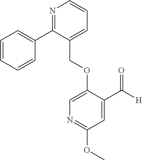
C(OC1=CN=C(OC)C=C1C([H])=O)C1=CC=CN=C1C1=CC=CC=C1
